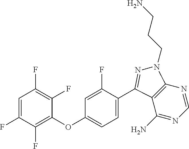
C1=C(F)C(F)=C(OC2=CC=C(C3=NN(CCCN)C4=C3C(N)=NC=N4)C(F)=C2)C(F)=C1F
